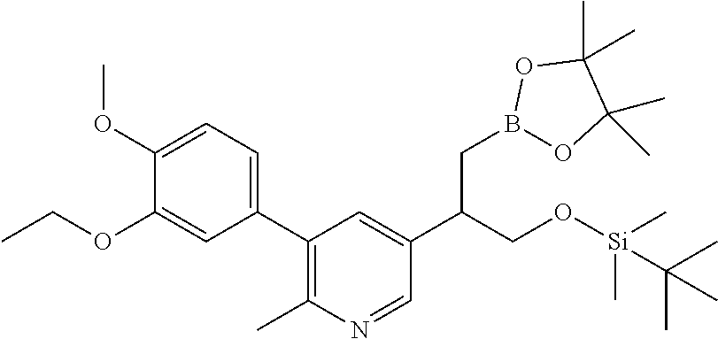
C1(OC)=CC=C(C2=C(C)N=CC(C(CO[Si](C)(C)C(C)(C)C)CB3OC(C)(C)C(C)(C)O3)=C2)C=C1OCC
